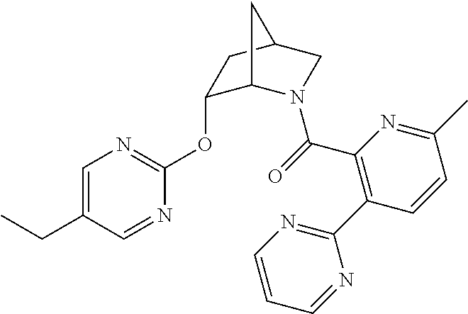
C1=C(CC)C=NC(OC2C3N(C(=O)C4=C(C5=NC=CC=N5)C=CC(C)=N4)CC(C2)C3)=N1
